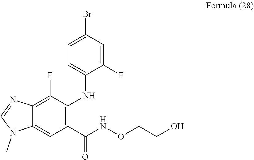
C1(F)=C2C(=CC(C(NOCCO)=O)=C1NC1=CC=C(Br)C=C1F)N(C)C=N2
